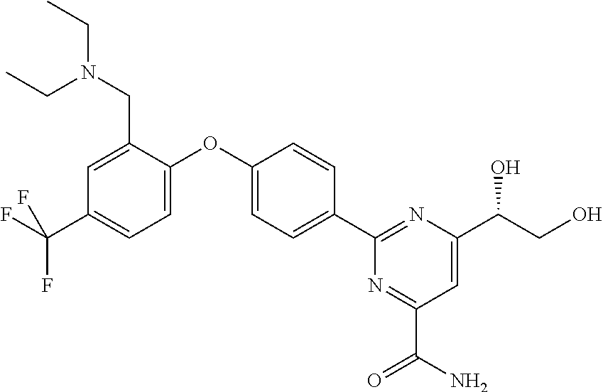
C1=C(OC2=CC=C(C3=NC(C(CO)O)=CC(C(=O)N)=N3)C=C2)C(CN(CC)CC)=CC(C(F)(F)F)=C1
